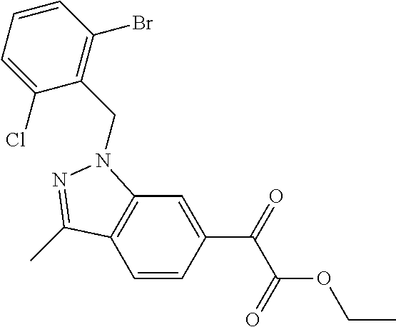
C1=CC(C(C(OCC)=O)=O)=CC2=C1C(C)=NN2CC1=C(Br)C=CC=C1Cl
